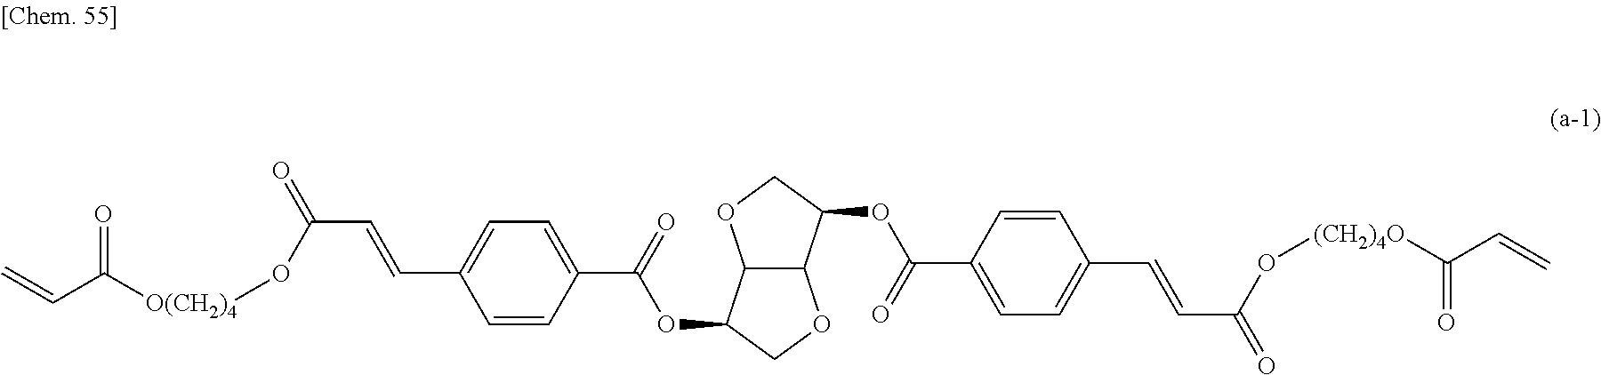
C1=CC(C(=O)OC2C3C(OC2)C(OC(=O)C2=CC=C(C=CC(O[(CH2)4O]C(=O)C=C)=O)C=C2)CO3)=CC=C1C=CC(O[O(CH2)4]C(C=C)=O)=O
